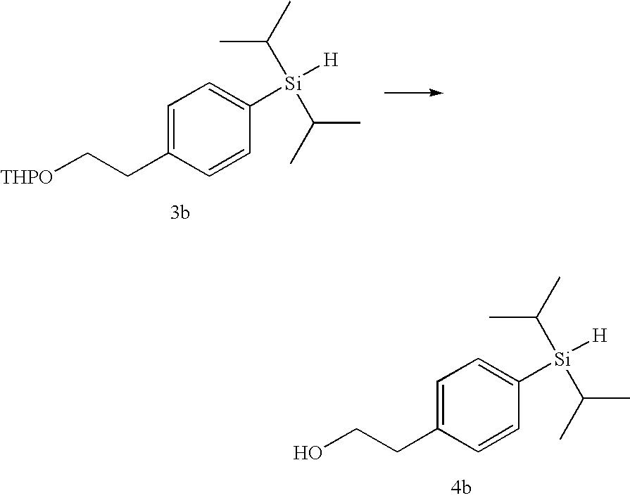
[THPO]CCC1=CC=C([Si](C(C)C)(C(C)C)[H])C=C1.OCCC1=CC=C([Si](C(C)C)(C(C)C)[H])C=C1
